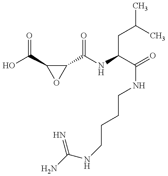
OC(C1OC1C(NC(C(=O)NCCCCNC(N)=N)CC(C)C)=O)=O
